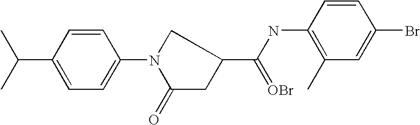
C1=CC(C(C)C)=CC=C1N1CC(C(NC2=C(C)C=C(Br)C=C2)=[OBr])CC1=O
